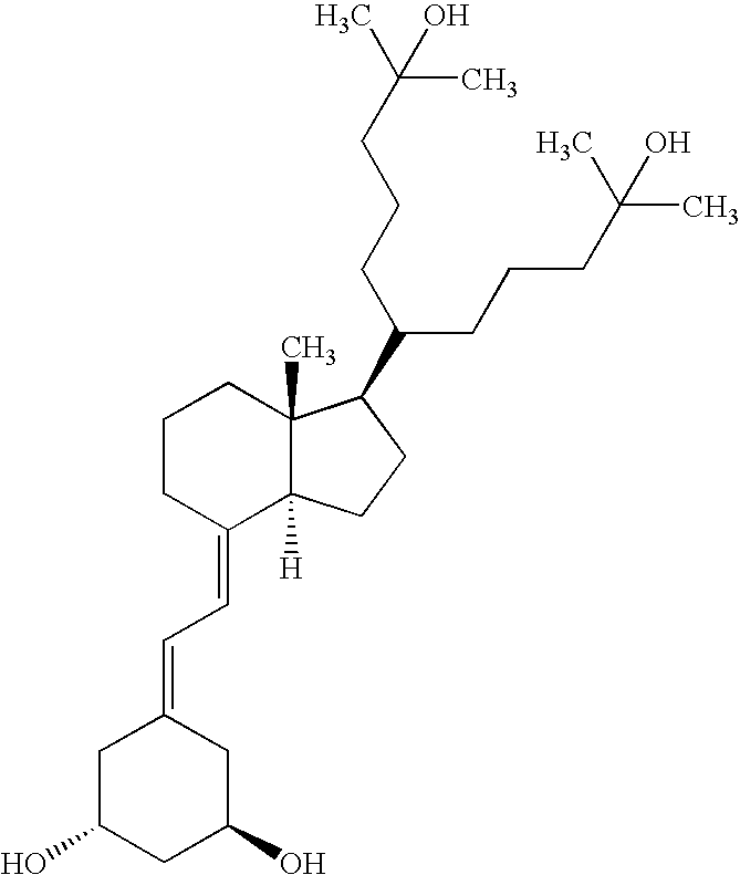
C1C(O)CC(O)CC1=CC=C1C2([H])C(C)(CCC1)C(C(CCCC(C)(C)O)CCCC(C)(C)O)CC2
